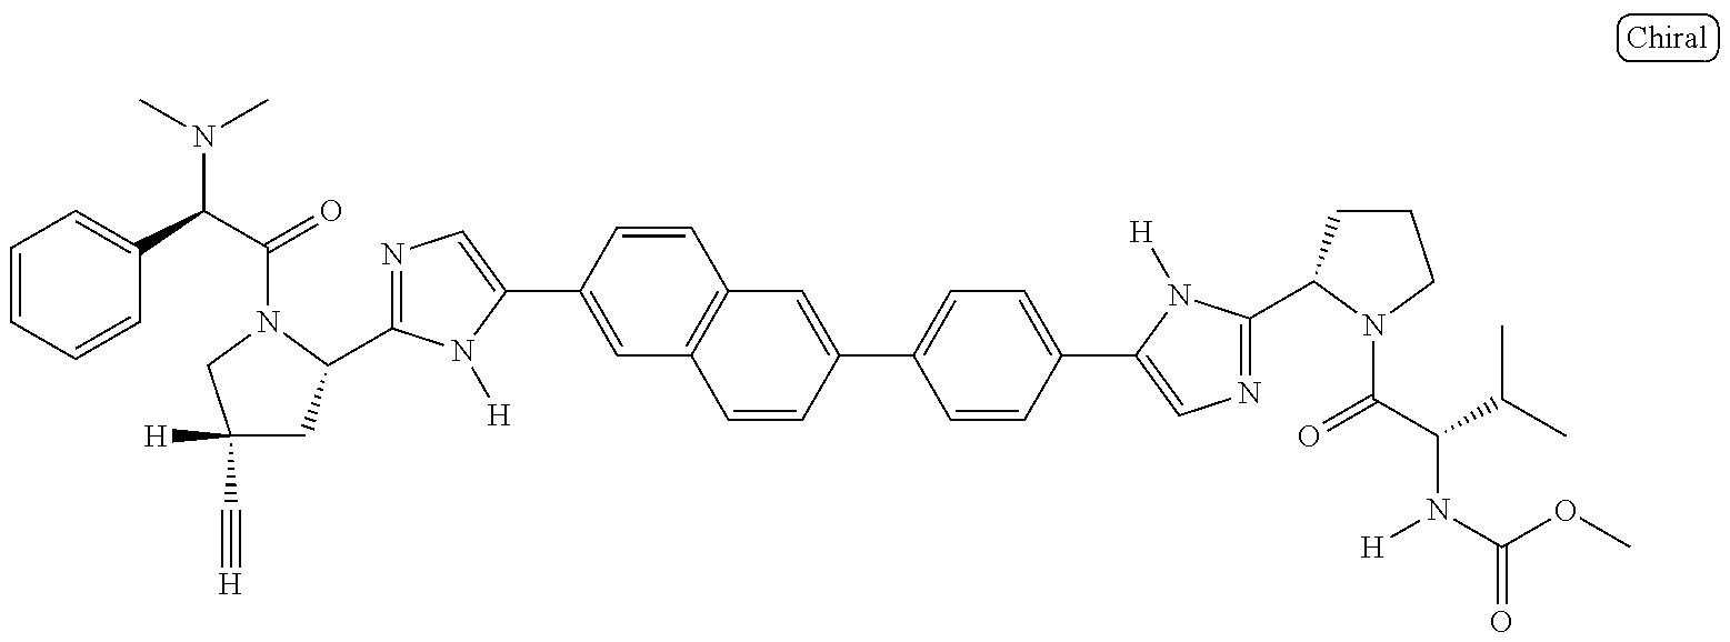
C1=CC=CC(C(C(=O)N2C(C3=NC=C(C4=CC5=C(C=C4)C=C(C4=CC=C(C6=CN=C(C7CCCN7C(=O)C(N([H])C(=O)OC)C(C)C)N6[H])C=C4)C=C5)N3[H])CC([H])(C#[H])C2)N(C)C)=C1
